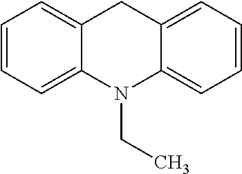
C1=CC=C2C(=C1)CC1=CC=CC=C1N2CC
